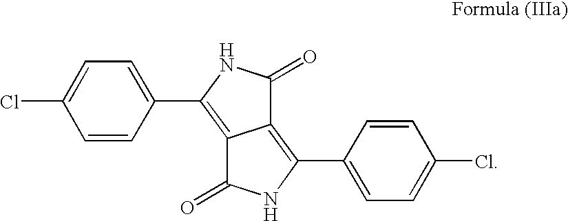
C1=C(C2=C3C(=C(C4=CC=C(Cl)C=C4)NC3=O)C(=O)N2)C=CC(Cl)=C1
